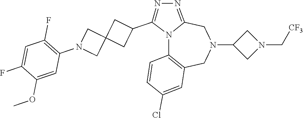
N12C3=C(CN(C4CN(C[CF3])C4)CC1=NN=C2C1CC2(C1)CN(C1=C(F)C=C(F)C(OC)=C1)C2)C=C(Cl)C=C3
